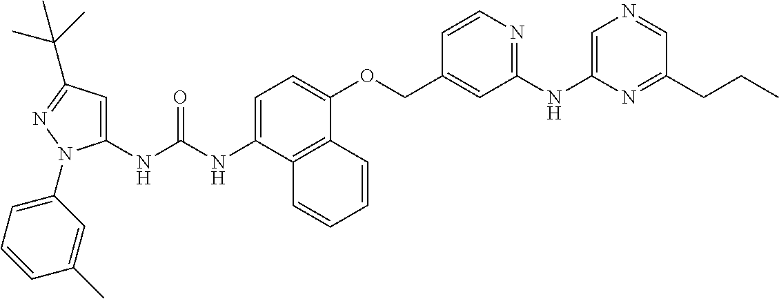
N(C(NC1=CC(C(C)(C)C)=NN1C1=CC=CC(C)=C1)=O)C1=CC=C(OCC2=CC(NC3=CN=CC(CCC)=N3)=NC=C2)C2=C1C=CC=C2
